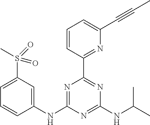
C1(S(C)(=O)=O)=CC=CC(NC2=NC(C3=NC(C#CC)=CC=C3)=NC(NC(C)C)=N2)=C1
